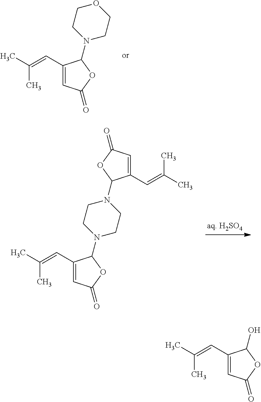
O1CCN(C2C(C=C(C)C)=CC(=O)O2)CC1.C1(C=C(C)C)=CC(=O)OC1N1CCN(C2C(C=C(C)C)=CC(=O)O2)CC1.C1(C=C(C)C)=CC(=O)OC1O
